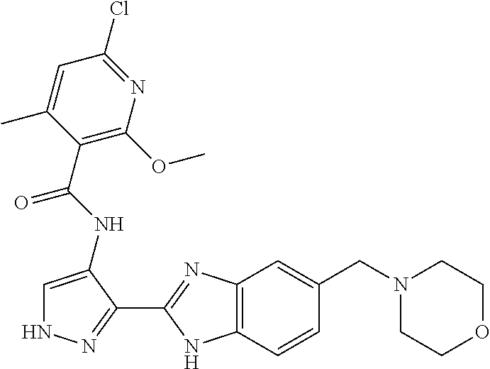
C1=C(NC(=O)C2=C(OC)N=C(Cl)C=C2C)C(C2=NC3=C(N2)C=CC(CN2CCOCC2)=C3)=NN1
